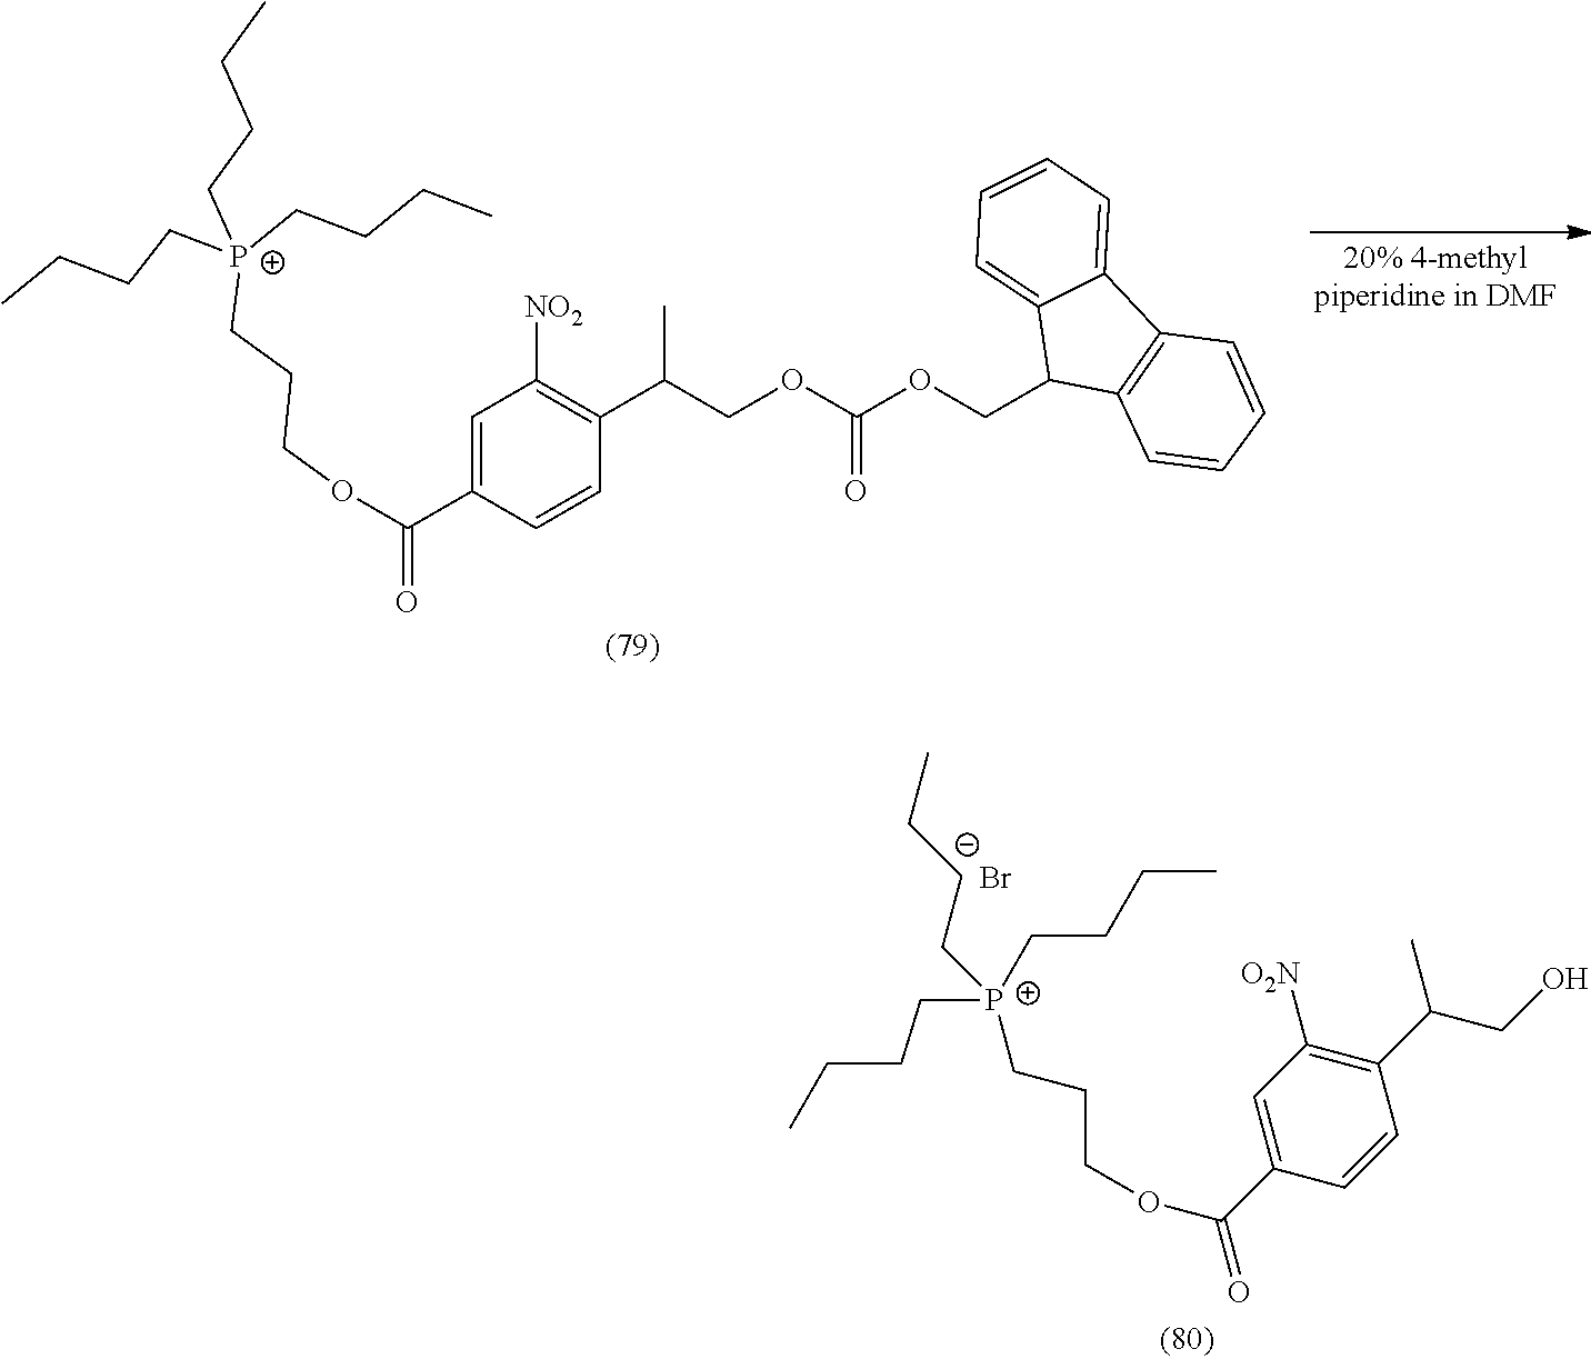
C1=C(C(=O)OCCC[P+](CCCC)(CCCC)CCCC)C=CC(C(COC(=O)OCC2C3=C(C4=CC=CC=C24)C=CC=C3)C)=C1[NO2].[P+](CCCC)(CCCOC(=O)C1=CC([O2N])=C(C(C)CO)C=C1)(CCCC)CCCC.[Br-]
